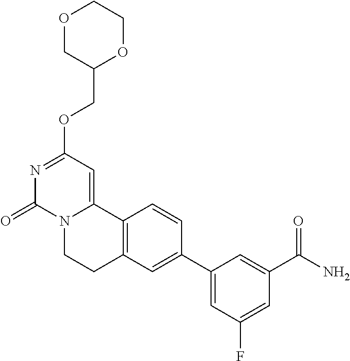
O1CC(COC2=NC(=O)N3C(=C2)C2=C(CC3)C=C(C3=CC(F)=CC(C(=O)N)=C3)C=C2)OCC1
